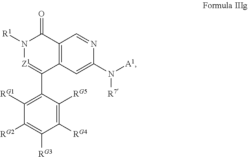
C12=C(C=C(N([A1])[R7])N=C1)C(C1=C([RG1])C([RG2])=C([RG3])C([RG4])=C1[RG5])=[Z1]N([R1])C2=O
